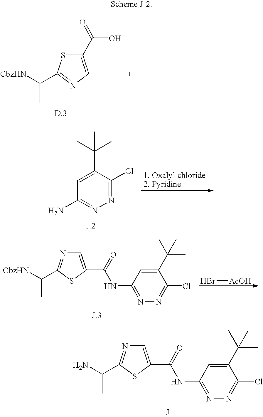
C1(C(=O)O)=CN=C(C(C)[CbzHN])S1.C1(C(C)(C)C)=CC(NC(=O)C2=CN=C(C(N)C)S2)=NN=C1Cl.[J].N1=C(Cl)C(C(C)(C)C)=CC(N)=N1.Br[AcOH].C1(C(C)(C)C)=CC(NC(=O)C2=CN=C(C([CbzHN])C)S2)=NN=C1Cl
